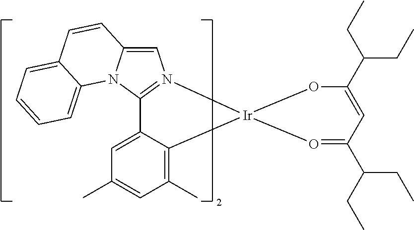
C1=C2N(C3=N1[Ir]1(C4=C(C)C=C(C)C=C34)OC(C(CC)CC)=CC(C(CC)CC)=O1)C1=CC=CC=C1C=C2
